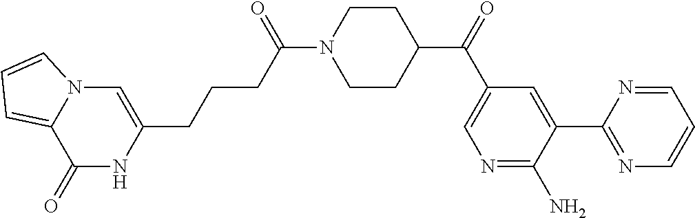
C1(=O)NC(CCCC(N2CCC(C(C3=CN=C(N)C(C4=NC=CC=N4)=C3)=O)CC2)=O)=CN2C1=CC=C2
